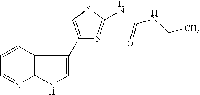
C12=C(C=CC=N1)C(C1=CSC(NC(NCC)=O)=N1)=CN2
